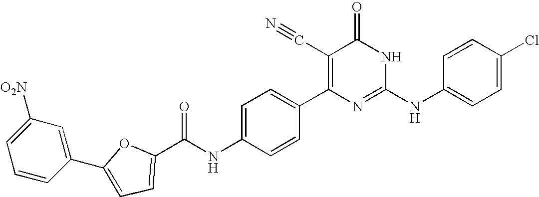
C1=CC(C2=C(C#N)C(=O)NC(NC3=CC=C(Cl)C=C3)=N2)=CC=C1NC(=O)C1=CC=C(C2=CC([O2N])=CC=C2)O1
